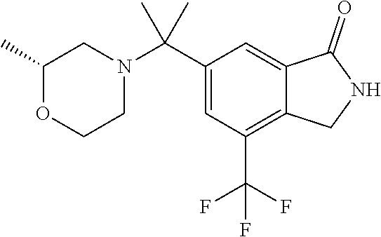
C1(C)OCCN(C(C2=CC(C(F)(F)F)=C3C(=C2)C(=O)NC3)(C)C)C1
